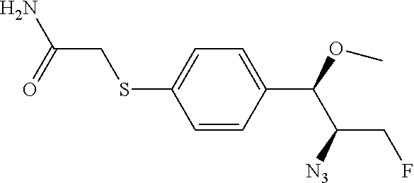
C1=CC(C(OC)C([N3])CF)=CC=C1SCC(=O)N
